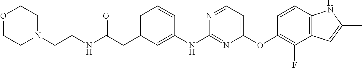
C(C1=CC=CC(NC2=NC(OC3=C(F)C4=C(C=C3)NC(C)=C4)=CC=N2)=C1)C(NCCN1CCOCC1)=O
